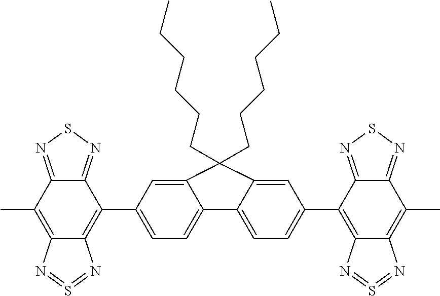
C1(C2=C3C(=C(C)C4=NSN=C24)N=S=N3)=CC=C2C(=C1)C(CCCCCC)(CCCCCC)C1=CC(C3=C4C(=C(C)C5=NSN=C35)N=S=N4)=CC=C21
